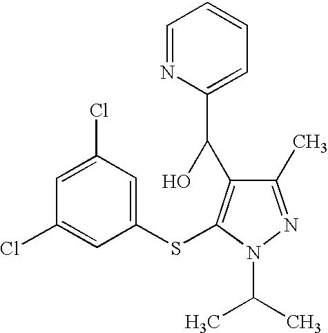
C1(Cl)=CC(Cl)=CC(SC2=C(C(C3=CC=CC=N3)O)C(C)=NN2C(C)C)=C1
